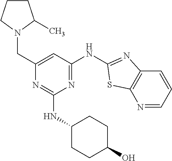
N1=CC=CC2=C1SC(NC1=NC(NC3CCC(O)CC3)=NC(CN3CCCC3C)=C1)=N2
